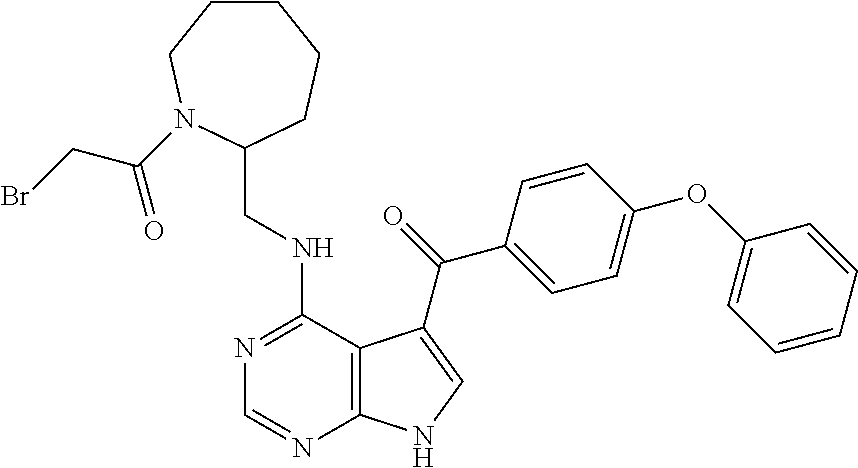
C1=CC=CC(OC2=CC=C(C(=O)C3=CNC4=C3C(NCC3CCCCCN3C(CBr)=O)=NC=N4)C=C2)=C1
